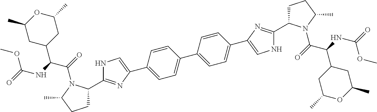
C1C(C2=NC(C3=CC=C(C4=CC=C(C5=CNC(C6CCC(C)N6C(=O)C(NC(=O)OC)C6CC(C)OC(C)C6)=N5)C=C4)C=C3)=CN2)N(C(=O)C(NC(=O)OC)C2CC(C)OC(C)C2)C(C)C1
